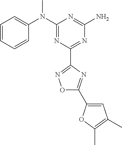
C1=CC=CC(N(C2=NC(C3=NOC(C4=CC(C)=C(C)O4)=N3)=NC(N)=N2)C)=C1
